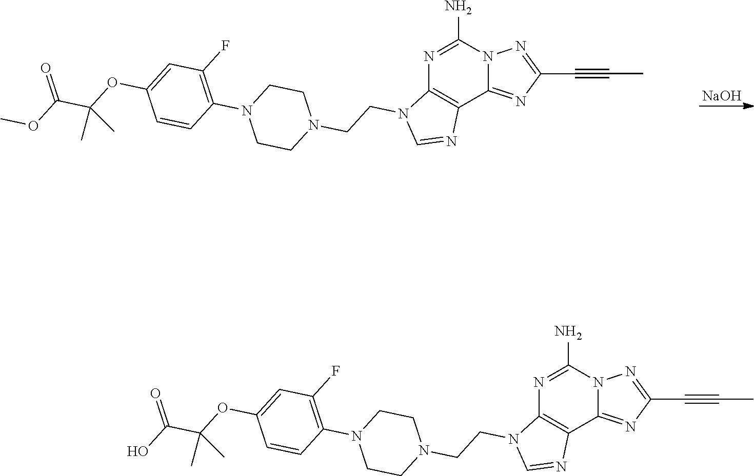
N1=C(N)N2C(=NC(C#CC)=N2)C2=C1N(CCN1CCN(C3=C(F)C=C(OC(C(OC)=O)(C)C)C=C3)CC1)C=N2.[NaOH].N1=C(N)N2C(=NC(C#CC)=N2)C2=C1N(CCN1CCN(C3=C(F)C=C(OC(C(O)=O)(C)C)C=C3)CC1)C=N2
